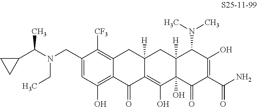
C(N(CC)CC1=CC(O)=C2C(=C1[CF3])CC1([H])C(=C(O)C3(O)C([H])(C1)C(N(C)C)C(O)=C(C(N)=O)C3=O)C2=O)(C1CC1)C
